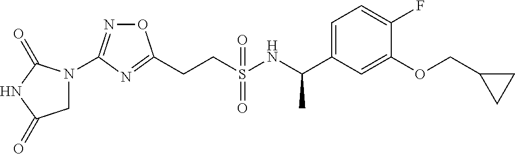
C(CS(NC(C1=CC=C(F)C(OCC2CC2)=C1)C)(=O)=O)C1=NC(N2CC(=O)NC2=O)=NO1
